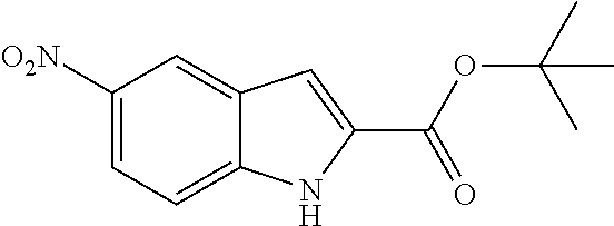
C1([O2N])=CC=C2C(=C1)C=C(C(OC(C)(C)C)=O)N2
